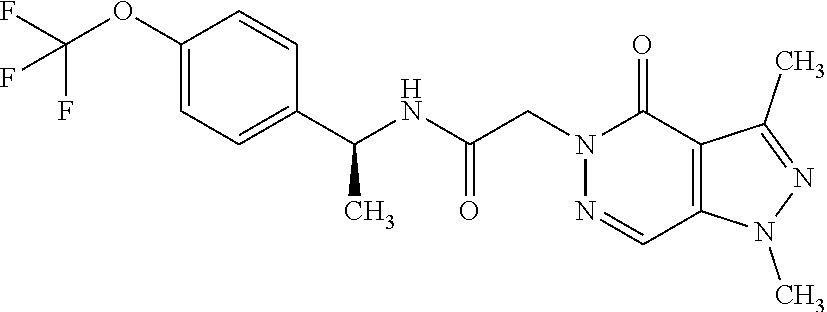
C1(C(NC(CN2N=CC3=C(C2=O)C(C)=NN3C)=O)C)=CC=C(OC(F)(F)F)C=C1
